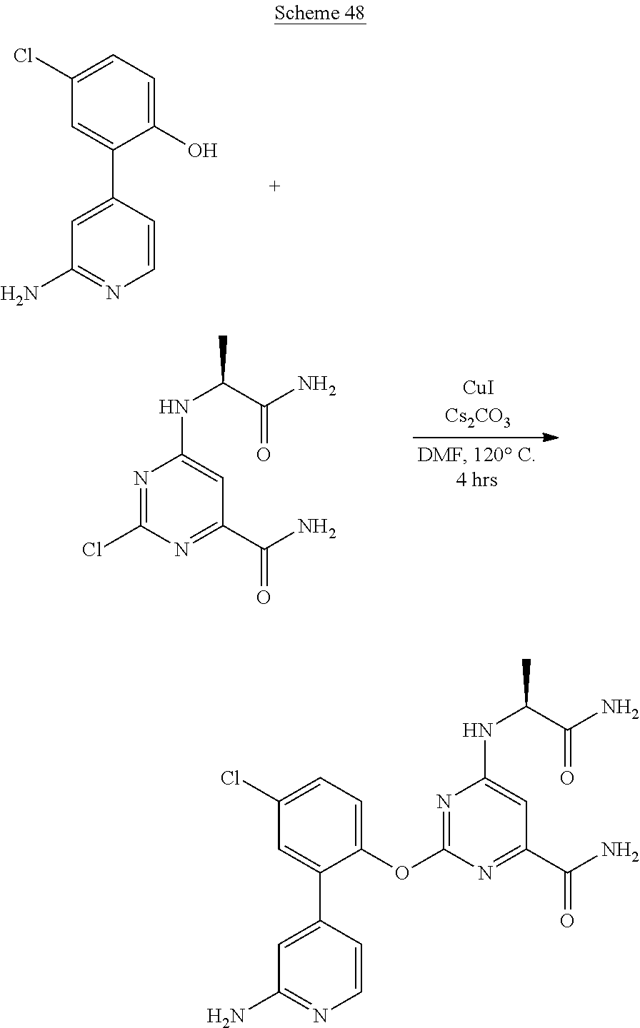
C1(Cl)=CC=C(O)C(C2=CC(N)=NC=C2)=C1.N(C1=CC(C(=O)N)=NC(Cl)=N1)C(C(=O)N)C.C1(Cl)=CC=C(OC2=NC(NC(C)C(N)=O)=CC(C(N)=O)=N2)C(C2=CC(N)=NC=C2)=C1
